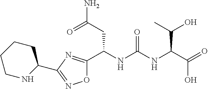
O1C(C(NC(NC(C(=O)O)C(O)C)=O)CC(N)=O)=NC(C2CCCCN2)=N1
